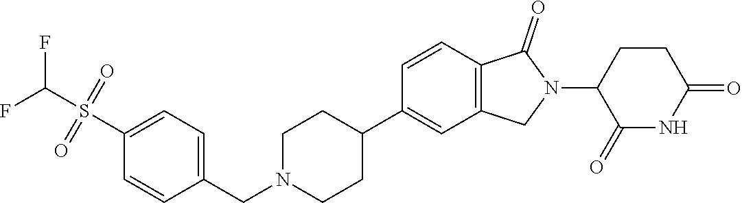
C1=CC2=C(C=C1C1CCN(CC3=CC=C(S(C(F)F)(=O)=O)C=C3)CC1)CN(C1C(=O)NC(=O)CC1)C2=O
